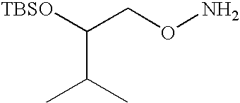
C(C(C)C)([TBSO])CON
